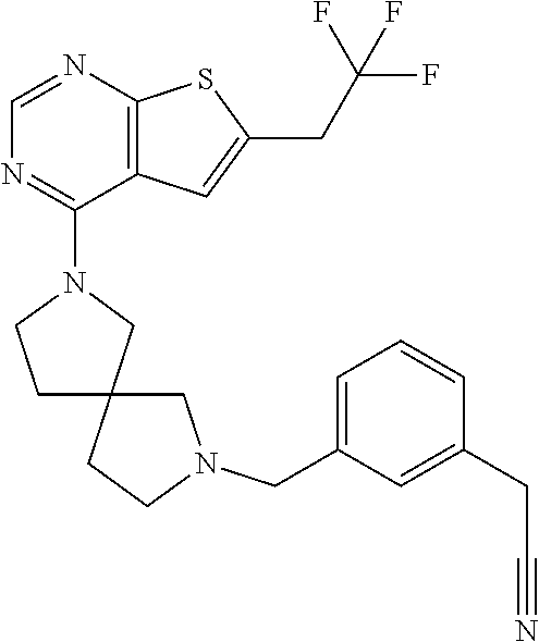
C1=NC2=C(C(N3CCC4(C3)CCN(CC3=CC=CC(CC#N)=C3)C4)=N1)C=C(CC(F)(F)F)S2
